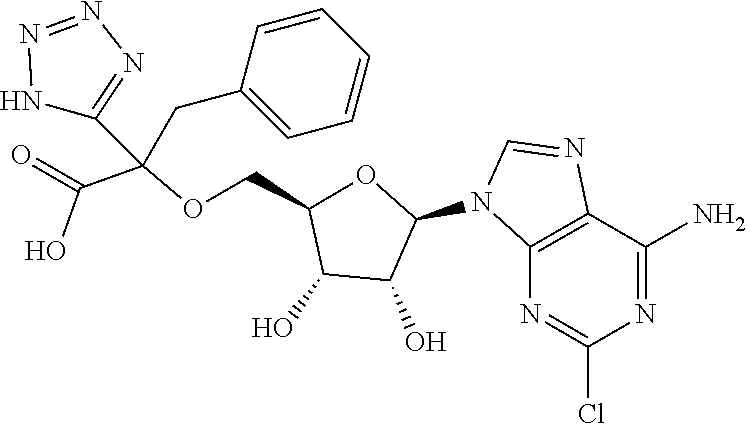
C1(N2C3=C(C(N)=NC(Cl)=N3)N=C2)OC(COC(C(=O)O)(C2=NN=NN2)CC2=CC=CC=C2)C(O)C1O
